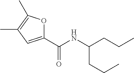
C1(C(NC(CCC)CCC)=O)=CC(C)=C(C)O1
